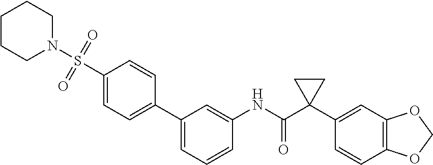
C1(C2=CC=C(S(=O)(=O)N3CCCCC3)C=C2)=CC=CC(NC(C2(C3=CC4=C(C=C3)OCO4)CC2)=O)=C1
